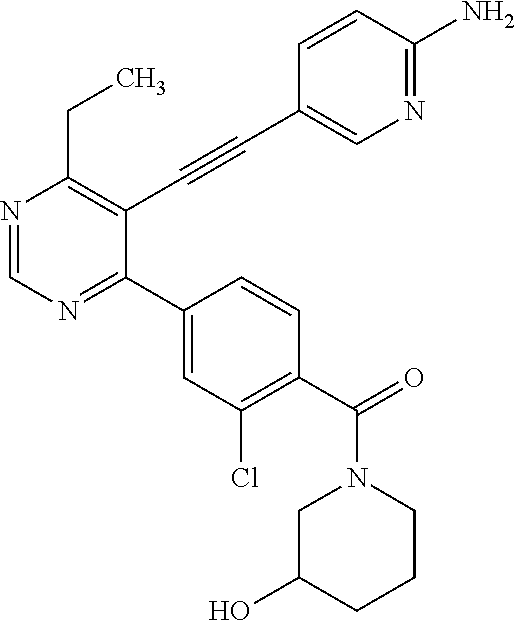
N1=CN=C(C2=CC(Cl)=C(C(=O)N3CC(O)CCC3)C=C2)C(C#CC2=CN=C(N)C=C2)=C1CC
